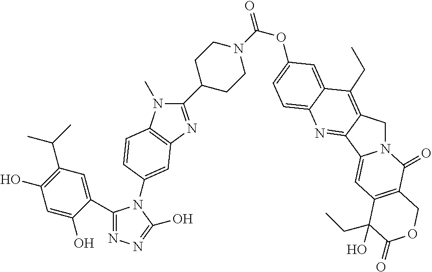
O(C1=CC=C2C(=C1)C(CC)=C1C(=N2)C2=CC3=C(C(=O)N2C1)COC(=O)C3(O)CC)C(=O)N1CCC(C2=NC3=C(N2C)C=CC(N2C(C4=CC(C(C)C)=C(O)C=C4O)=NN=C2O)=C3)CC1
